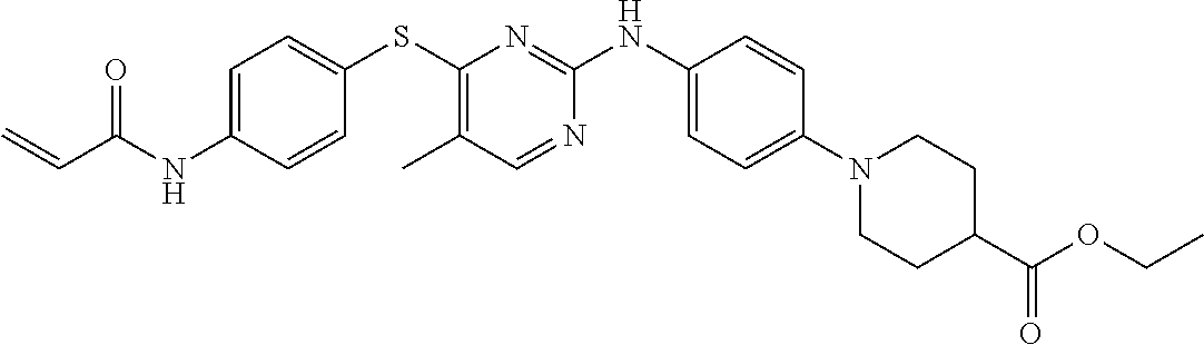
C1=C(NC(C=C)=O)C=CC(SC2=C(C)C=NC(NC3=CC=C(N4CCC(C(OCC)=O)CC4)C=C3)=N2)=C1
